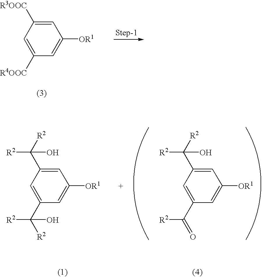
C1=C([R4OOC])C=C([OR1])C=C1[R3OOC].C1=C(C([R2])(O)[R2])C=C([OR1])C=C1C([R2])(O)[R2].C1=C(C(=O)[R2])C=C([OR1])C=C1C([R2])(O)[R2]
